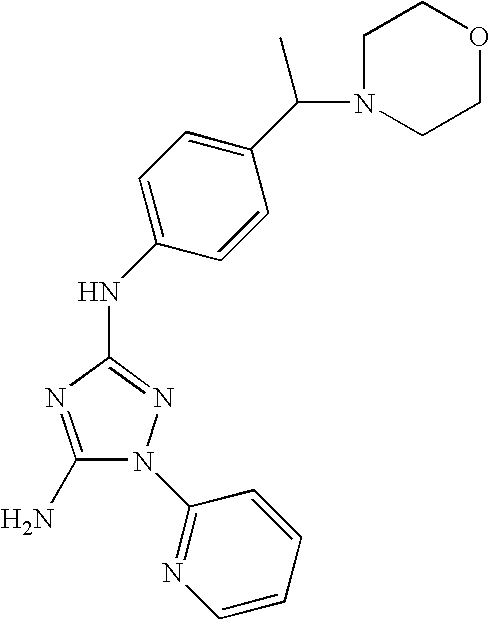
C1(N)=NC(NC2=CC=C(C(C)N3CCOCC3)C=C2)=NN1C1=NC=CC=C1
